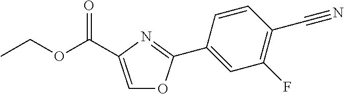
C1(C2=NC(C(OCC)=O)=CO2)=CC(F)=C(C#N)C=C1
